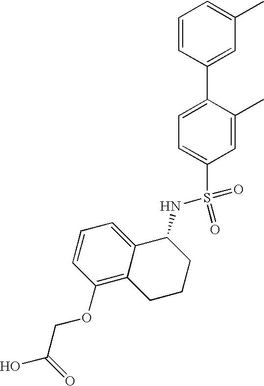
C1=CC(C2=CC=C(S(NC3C4=CC=CC(OCC(O)=O)=C4CCC3)(=O)=O)C=C2C)=CC(C)=C1
